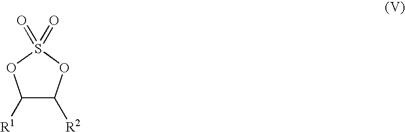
C1([R1])C([R2])OS(=O)(=O)O1
